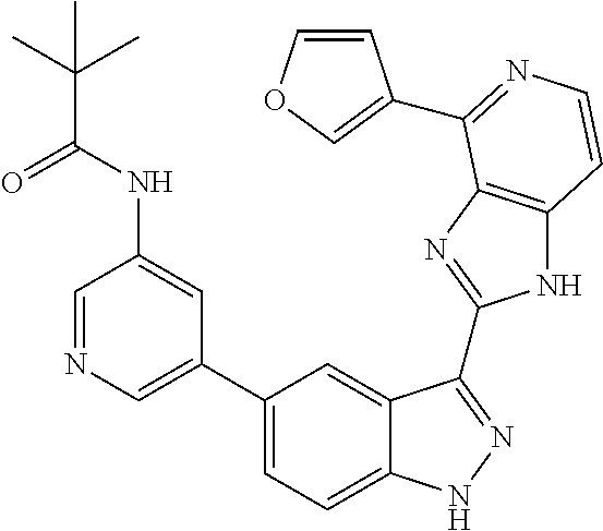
C1(C2=CN=CC(NC(=O)C(C)(C)C)=C2)=CC=C2C(=C1)C(C1=NC3=C(N1)C=CN=C3C1=COC=C1)=NN2
